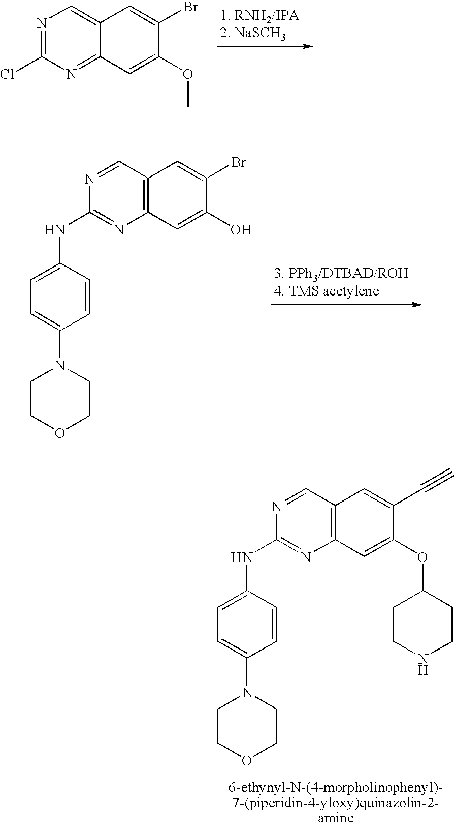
N1=C(Cl)N=C2C(=C1)C=C(Br)C(OC)=C2.N1=CC2=C(N=C1NC1=CC=C(N3CCOCC3)C=C1)C=C(O)C(Br)=C2.N1=CC2=C(N=C1NC1=CC=C(N3CCOCC3)C=C1)C=C(OC1CCNCC1)C(C#C)=C2
